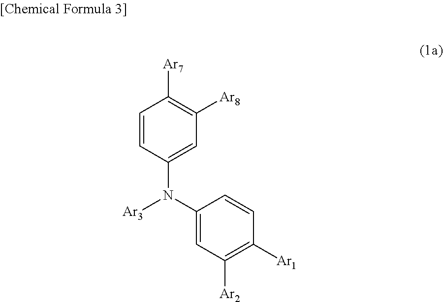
C1(N([Ar3])C2=CC([Ar8])=C([Ar7])C=C2)=CC([Ar2])=C([Ar1])C=C1
